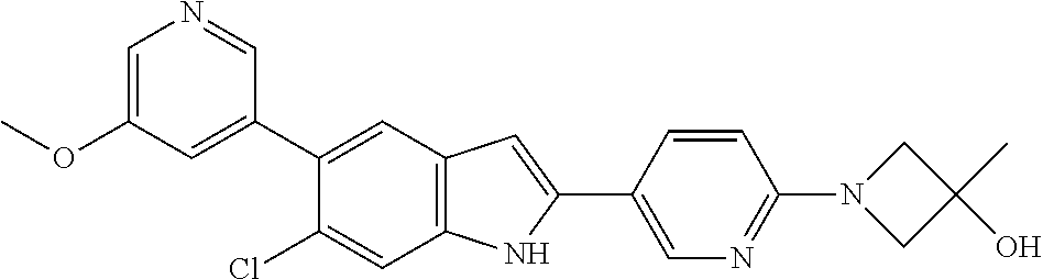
C1=C(OC)C=C(C2=CC3=C(C=C2Cl)NC(C2=CN=C(N4CC(O)(C)C4)C=C2)=C3)C=N1
